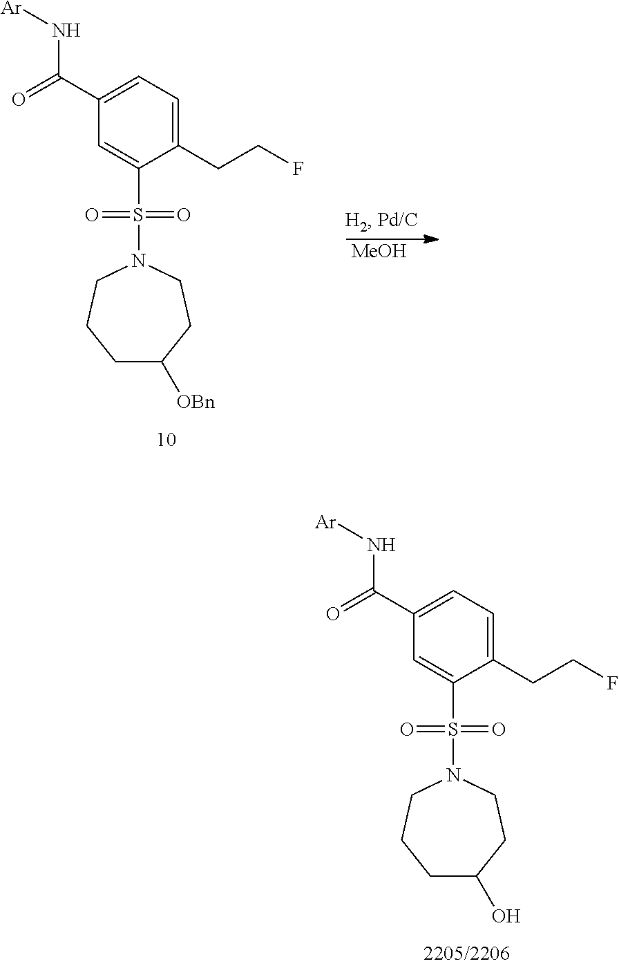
C1(C(=O)N[Ar])=CC=C(CCF)C(S(=O)(=O)N2CCCC([OBn])CC2)=C1.[MeOH].C1(C(=O)N[Ar])=CC=C(CCF)C(S(=O)(=O)N2CCCC(O)CC2)=C1
